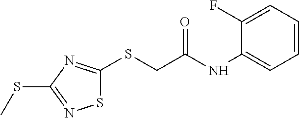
S(C1=NSC(SCC(NC2=CC=CC=C2F)=O)=N1)C
